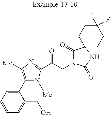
C1=CC=C(C2=C([Me])N=C(C(CN3C(=O)C4(NC3=O)CCC(F)(F)CC4)=O)N2[Me])C(CO)=C1
